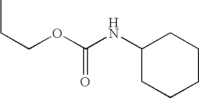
CCCOC(=O)NC1CCCCC1
